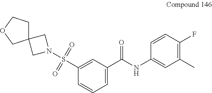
S(=O)(=O)(C1=CC(C(NC2=CC(C)=C(F)C=C2)=O)=CC=C1)N1CC2(C1)CCOC2
